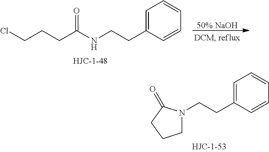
ClCCCC(NCCC1=CC=CC=C1)=O.[50% NaOH].N1(CCC2=CC=CC=C2)CCCC1=O
